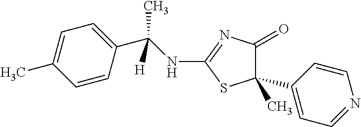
C1(C2=CC=NC=C2)(C)C(=O)N=C(NC(C2=CC=C(C)C=C2)([H])C)S1
